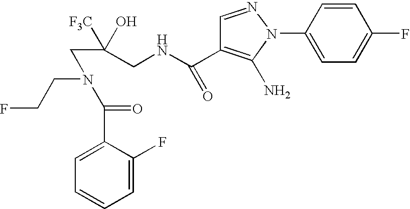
C1=CC(N2N=CC(C(NCC([F3C])(O)CN(CCF)C(=O)C3=CC=CC=C3F)=O)=C2N)=CC=C1F
